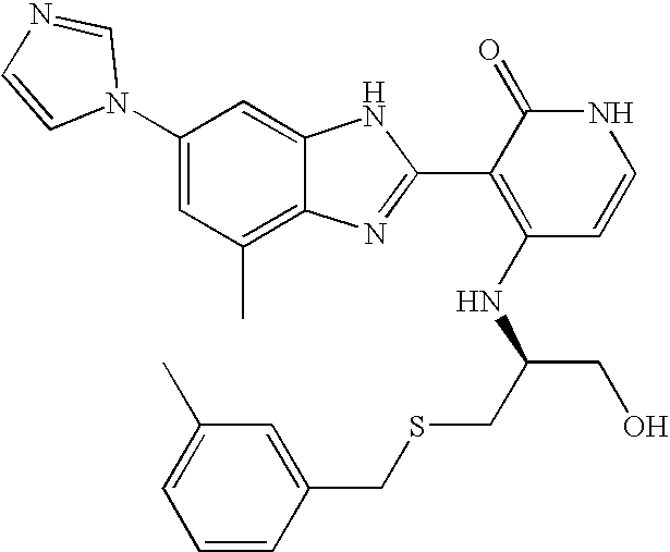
C1(C)=C2C(=CC(N3C=NC=C3)=C1)NC(C1=C(NC(CO)CSCC3=CC(C)=CC=C3)C=CNC1=O)=N2
